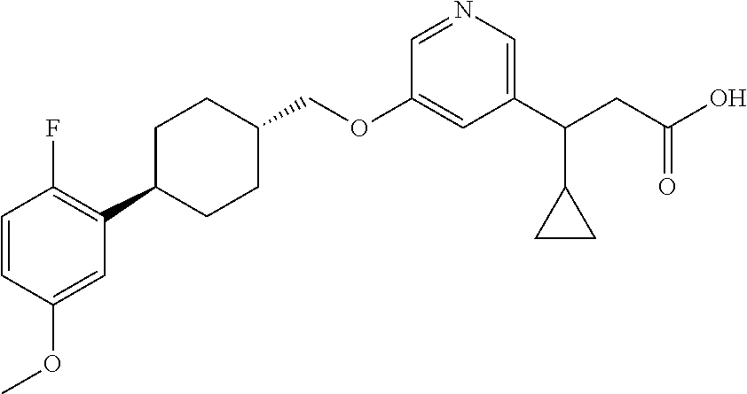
C1=CC(OC)=CC(C2CCC(COC3=CC(C(CC(O)=O)C4CC4)=CN=C3)CC2)=C1F
